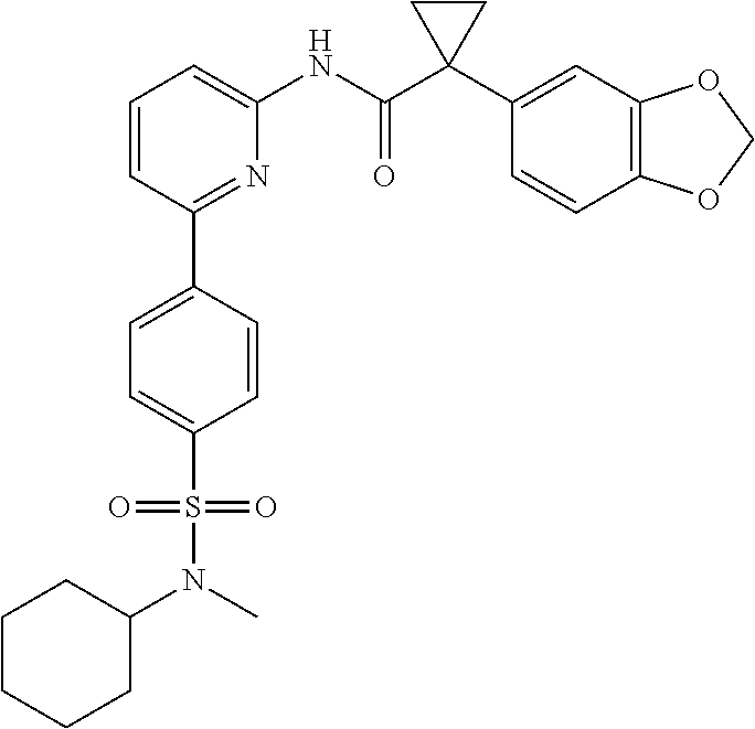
C1=CC(C2=CC=C(S(N(C3CCCCC3)C)(=O)=O)C=C2)=NC(NC(C2(C3=CC4=C(C=C3)OCO4)CC2)=O)=C1
